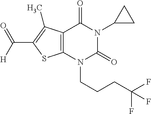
C12=C(N(CCCC(F)(F)F)C(=O)N(C3CC3)C1=O)SC(C([H])=O)=C2C
